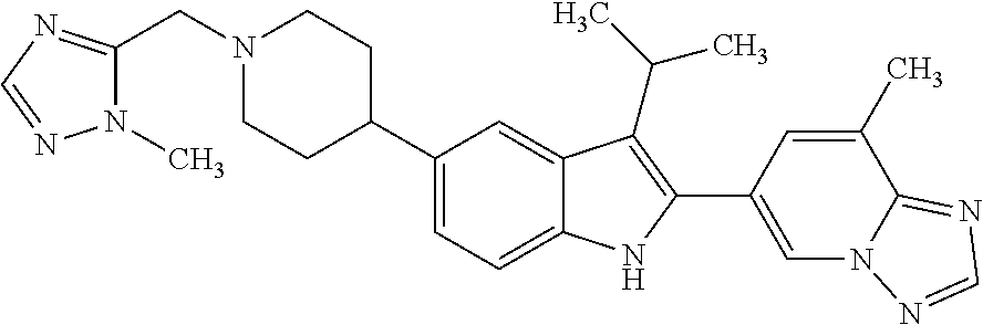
C1(C2CCN(CC3=NC=NN3C)CC2)=CC=C2C(=C1)C(C(C)C)=C(C1=CN3C(=NC=N3)C(C)=C1)N2
